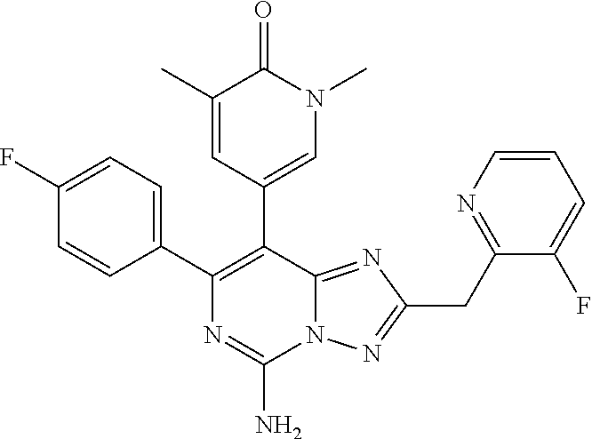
C1(C2=C(C3=CN(C)C(=O)C(C)=C3)C3=NC(CC4=NC=CC=C4F)=NN3C(N)=N2)=CC=C(F)C=C1
